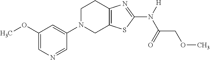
C1(OC)=CN=CC(N2CC3=C(CC2)N=C(N([H])C(=O)COC)S3)=C1
